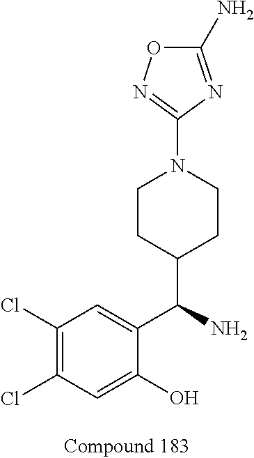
C1(Cl)=C(Cl)C=C(O)C(C(N)C2CCN(C3=NOC(N)=N3)CC2)=C1
